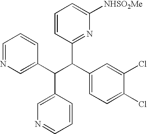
C1=NC=C(C(C(C2=CC=C(Cl)C(Cl)=C2)C2=NC([NHSO2Me])=CC=C2)C2=CN=CC=C2)C=C1
